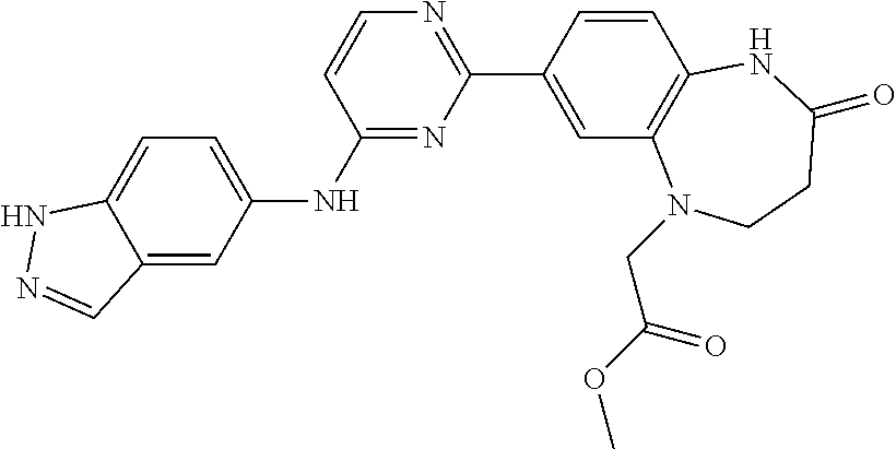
C1=CC(C2=NC=CC(NC3=CC=C4C(=C3)C=NN4)=N2)=CC2=C1NC(=O)CCN2CC(OC)=O
